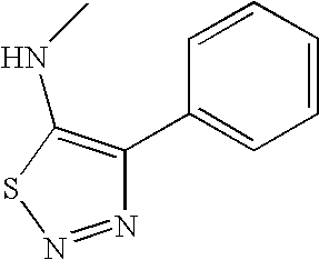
N1=NSC(NC)=C1C1=CC=CC=C1
